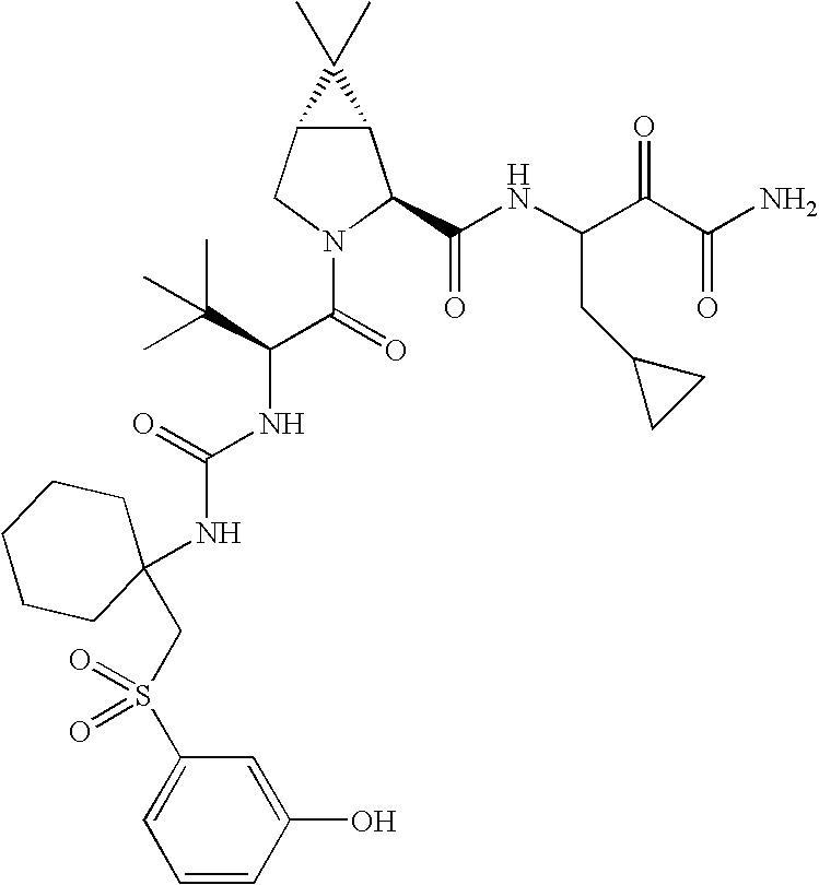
C12C(CN(C(=O)C(C(C)(C)C)NC(NC3(CS(C4=CC=CC(O)=C4)(=O)=O)CCCCC3)=O)C1C(NC(C(C(N)=O)=O)CC1CC1)=O)C2(C)C
